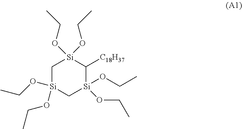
C1[Si](OCC)(OCC)C[Si](OCC)(OCC)C([C18H37])[Si]1(OCC)OCC
